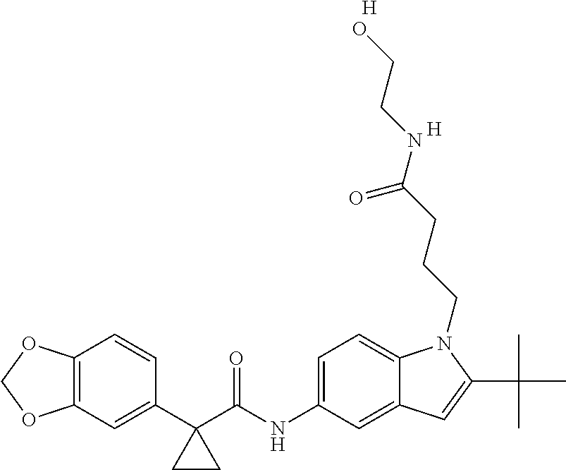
C12=C(C=C(C3(C(NC4=CC=C5C(=C4)C=C(C(C)(C)C)N5CCCC(NCCO)=O)=O)CC3)C=C1)OCO2.[H].[H]
